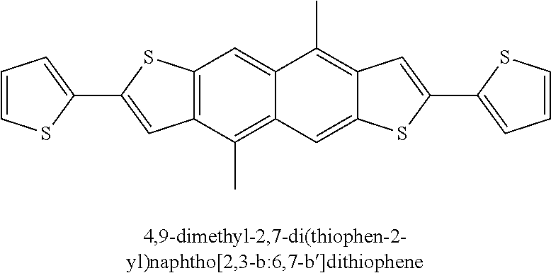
C1=CSC(C2=CC3=C(S2)C=C2C(=C3C)C=C3C(=C2C)C=C(C2=CC=CS2)S3)=C1
